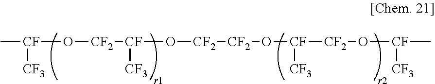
C[CF]([CF3])O[CF2][CF]([CF3])O[CF2][CF2]O[CF]([CF3])[CF2]O[CF]([CF3])C
